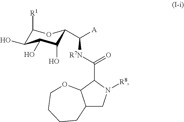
C1([R1])C(O)C(O)C(O)C(C([R7N]C(C2N([R8])CC3C2OCCCC3)=O)[A])O1
